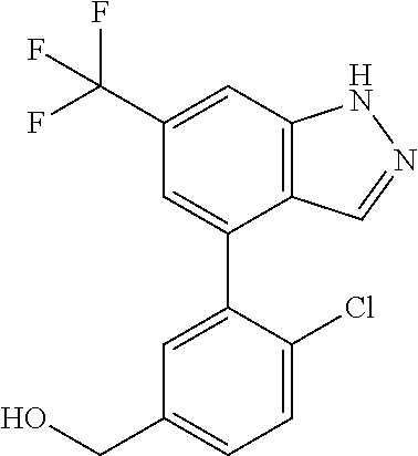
C12=C(C=C(C(F)(F)F)C=C1C1=CC(CO)=CC=C1Cl)NN=C2
